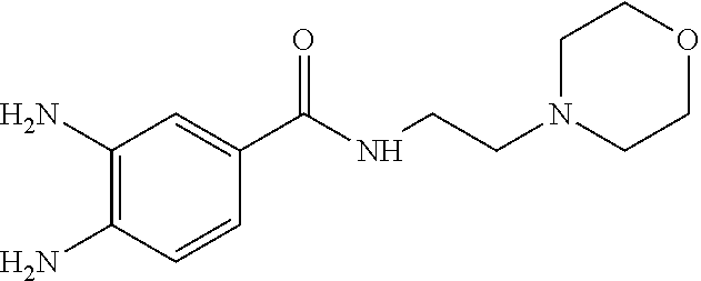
O=C(C1=CC(N)=C(N)C=C1)NCCN1CCOCC1
